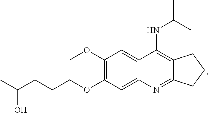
C12=C(NC(C)C)C3=CC(OC)=C(OCCCC(C)O)C=C3N=C1CCC2
